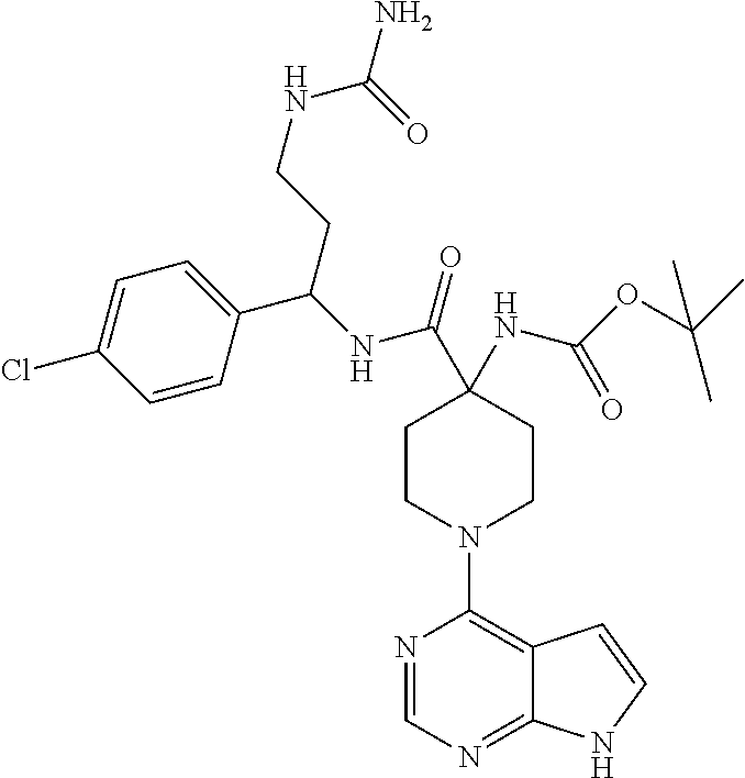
C1CN(C2=C3C(=NC=N2)NC=C3)CCC1(C(NC(CCNC(=O)N)C1=CC=C(Cl)C=C1)=O)NC(OC(C)(C)C)=O
